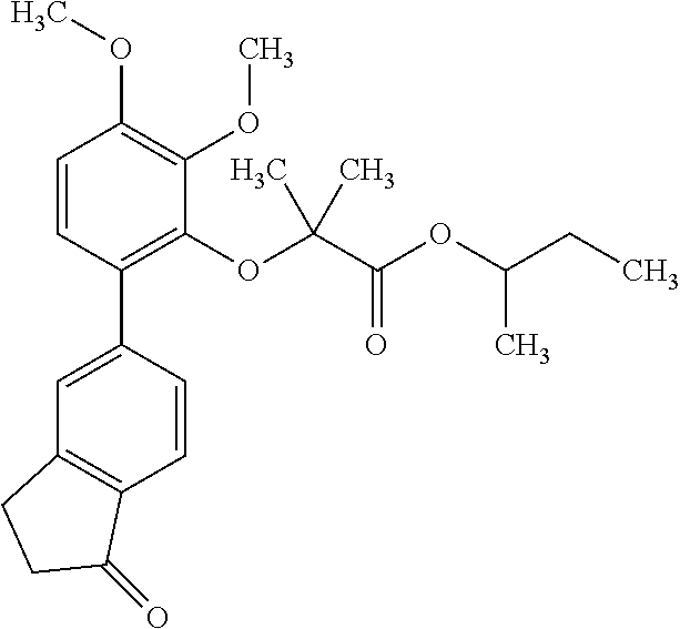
C1=C(C2=C(OC(C(OC(CC)C)=O)(C)C)C(OC)=C(OC)C=C2)C=CC2=C1CCC2=O
